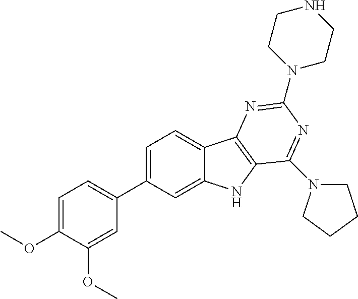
C1(C2=CC=C(OC)C(OC)=C2)=CC=C2C(=C1)NC1=C2N=C(N2CCNCC2)N=C1N1CCCC1
